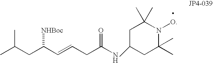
C(C(C=CCC(NC1CC(C)(C)N(O)C(C)(C)C1)=O)[NHBoc])C(C)C
